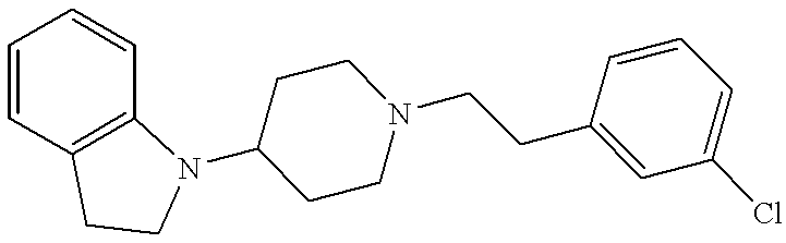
C1=CC2=C(C=C1)N(C1CCN(CCC3=CC(Cl)=CC=C3)CC1)CC2
